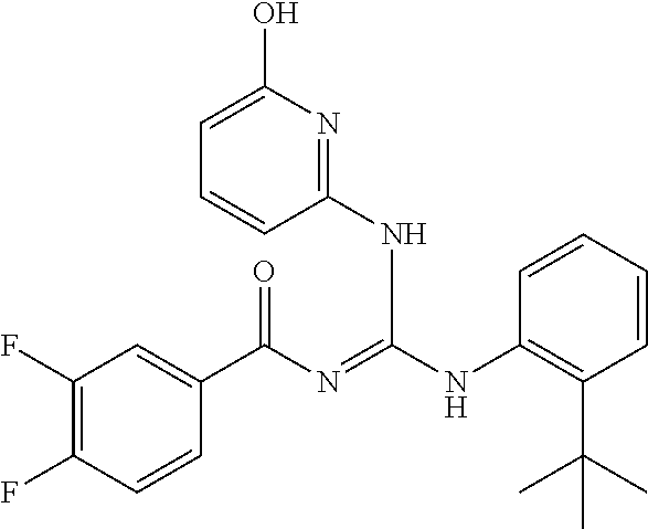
C1(F)=C(F)C=CC(C(N=C(NC2=C(C(C)(C)C)C=CC=C2)NC2=NC(O)=CC=C2)=O)=C1
